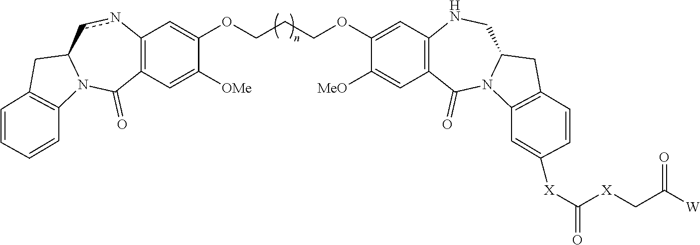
C12=C(C=C([OMe])C(OCCCOC3=CC4=C(C=C3[MeO])C(=O)N3C(CN4)CC4=C3C=C([X]C([X]CC([W])=O)=O)C=C4)=C1)C(=O)N1C(cn2)CC2=C1C=CC=C2
